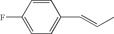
C1=CC(F)=CC=C1C=CC
